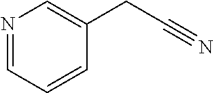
N1=CC=CC(CC#N)=C1
